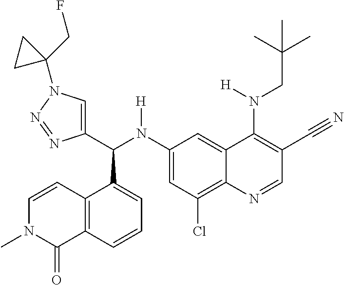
C1(N(C(C2=CN(C3(CF)CC3)N=N2)C2=CC=CC3=C2C=CN(C)C3=O)[H])=CC(Cl)=C2C(=C1)C(N(CC(C)(C)C)[H])=C(C#N)C=N2
